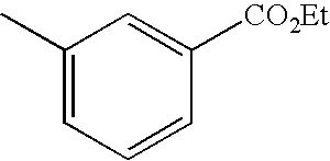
C1(C)=CC=CC([CO2Et])=C1
